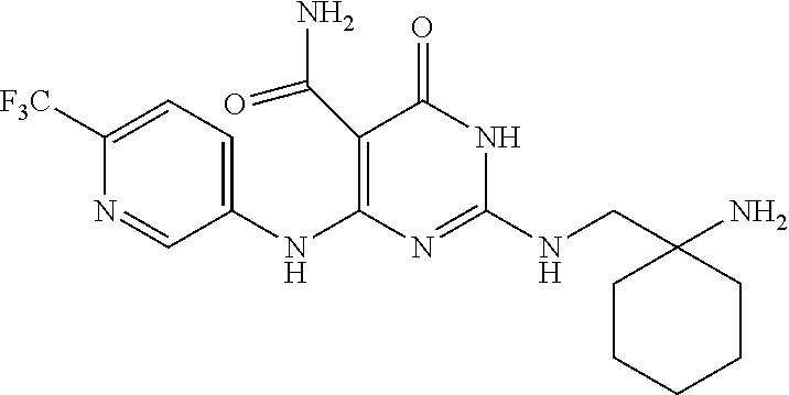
N1=CC(NC2=C(C(N)=O)C(=O)NC(NCC3(N)CCCCC3)=N2)=CC=C1[F3C]
